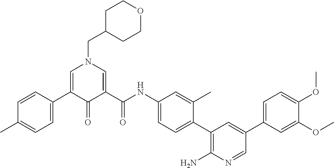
C1=CC(C2=CN(CC3CCOCC3)C=C(C(NC3=CC=C(C4=C(N)N=CC(C5=CC=C(OC)C(OC)=C5)=C4)C(C)=C3)=O)C2=O)=CC=C1C
